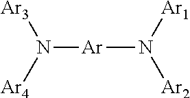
N([Ar]N([Ar2])[Ar1])([Ar3])[Ar4]
